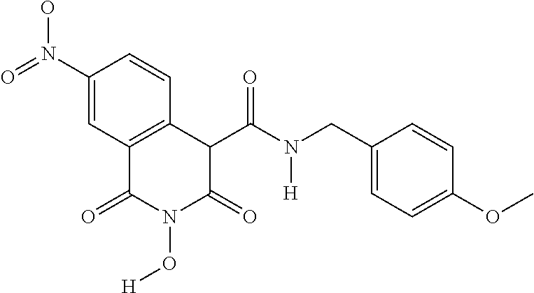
C1(N(=O)O)=CC2=C(C=C1)C(C(=O)N([H])CC1=CC=C(OC)C=C1)C(=O)N(O[H])C2=O
